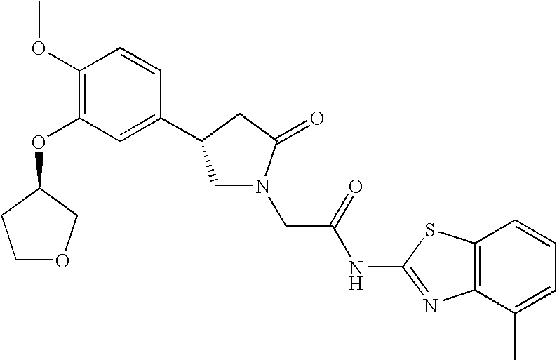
C1(OC)=C(OC2COCC2)C=C(C2CN(CC(NC3=NC4=C(S3)C=CC=C4C)=O)C(=O)C2)C=C1
